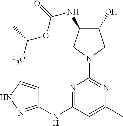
N1=C(NC2=NNC=C2)C=C(C)N=C1N1CC(O)C(NC(=O)OC([F3C])C)C1
